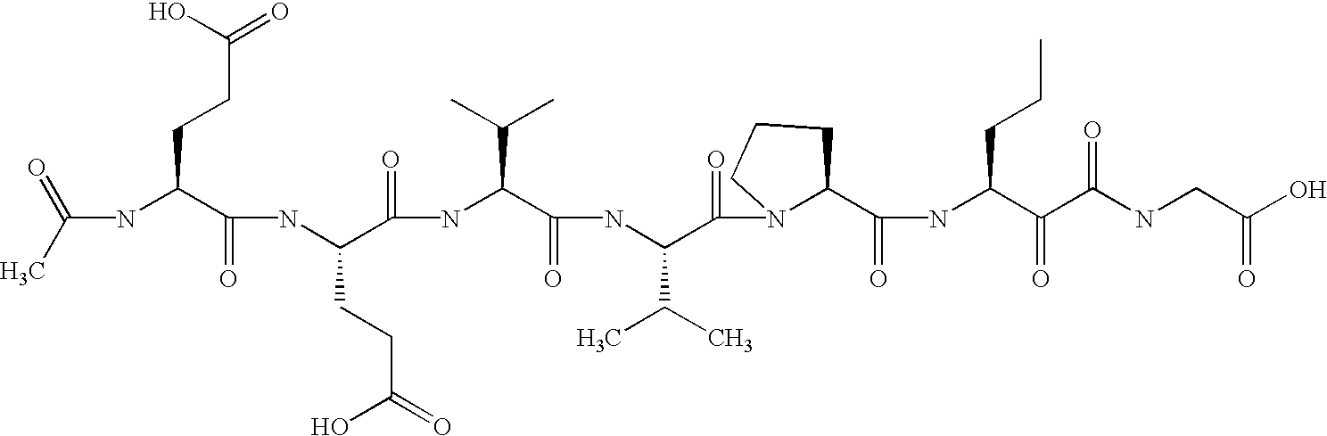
C(NC(C(NC(C(=O)NC(C(=O)NC(C(=O)N1C(C(=O)NC(C(=O)C(NCC(O)=O)=O)CCC)CCC1)C(C)C)C(C)C)CCC(=O)O)=O)CCC(=O)O)(C)=O
